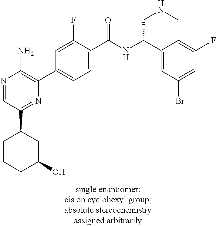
N1=CC(C2CCCC(O)C2)=NC(C2=CC=C(C(NC(C3=CC(Br)=CC(F)=C3)CNC)=O)C(F)=C2)=C1N
